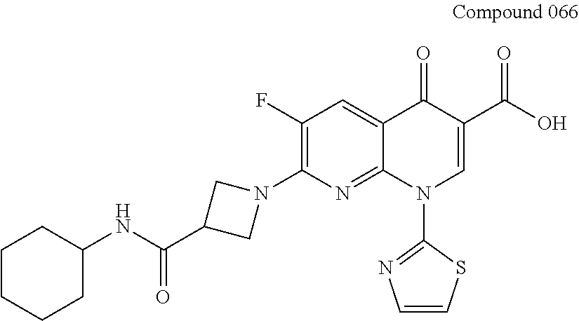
C1(F)=C(N2CC(C(=O)NC3CCCCC3)C2)N=C2C(=C1)C(=O)C(C(=O)O)=CN2C1=NC=CS1
